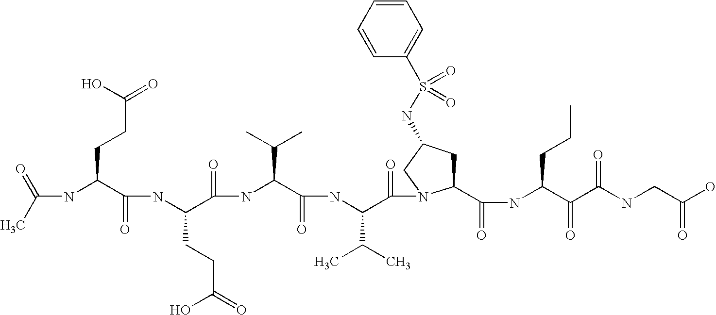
CC(=O)NC(C(NC(C(NC(C(NC(C(=O)N1C(C(NC(C(C(NCC(O)=O)=O)=O)CCC)=O)CC(NS(C2=CC=CC=C2)(=O)=O)C1)C(C)C)=O)C(C)C)=O)CCC(O)=O)=O)CCC(=O)O
